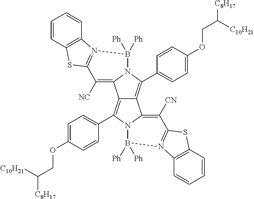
C12=C(C3=CC=C(OCC([C8H17])[C10H21])C=C3)N3C(=C([NC])C4=N(B3([Ph])[Ph])C3=C(C=CC=C3)S4)C1=C(C1=CC=C(OCC([C8H17])[C10H21])C=C1)N1C2=C([CN])C2=N(B1([Ph])[Ph])C1=C(C=CC=C1)S2
